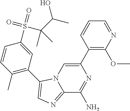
C12=NC=C(C3=C(C)C=CC(S(=O)(=O)C(C(C)O)(C)C)=C3)N1C=C(C1=C(OC)N=CC=C1)N=C2N
